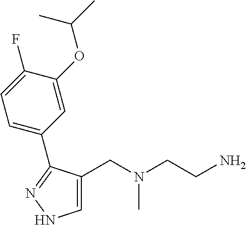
C1=C(CN(CCN)C)C(C2=CC=C(F)C(OC(C)C)=C2)=NN1
